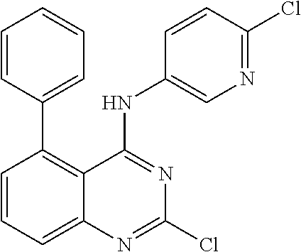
C1(C2=C3C(=CC=C2)N=C(Cl)N=C3NC2=CN=C(Cl)C=C2)=CC=CC=C1
